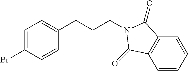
C1=C(Br)C=CC(CCCN2C(=O)C3=C(C=CC=C3)C2=O)=C1
